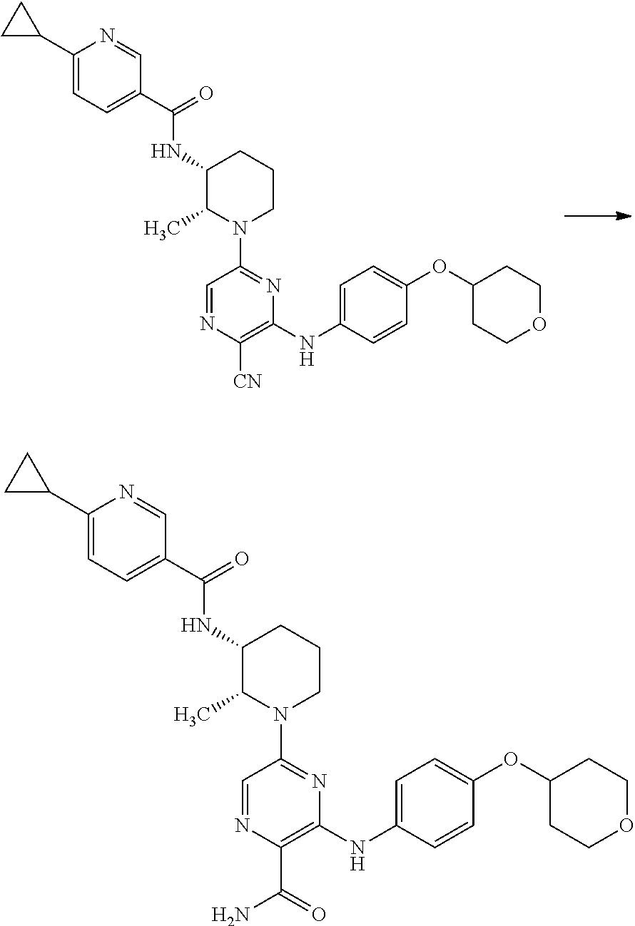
C1(NC(C2=CC=C(C3CC3)N=C2)=O)C(C)N(C2=NC(NC3=CC=C(OC4CCOCC4)C=C3)=C([CN])N=C2)CCC1.C1(NC(C2=CC=C(C3CC3)N=C2)=O)C(C)N(C2=NC(NC3=CC=C(OC4CCOCC4)C=C3)=C(C(=O)N)N=C2)CCC1
